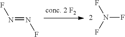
N(=NF)F.N(F)(F)F
